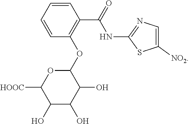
C1=CC(OC2OC([HOOC])C(O)C(O)C2O)=C(C(=O)NC2=NC=C([NO2])S2)C=C1
